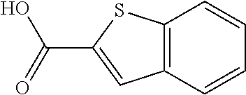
C12=C(C=CC=C1)C=C(C(=O)O)S2
